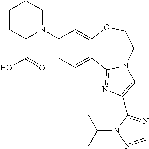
N1(C2=CC=C3C(=C2)OCCN2C3=NC(C3=NC=NN3C(C)C)=C2)CCCCC1C(=O)O
